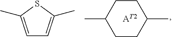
[AT2].C1(C)CCC(C)CC1.C1=C(C)SC(C)=C1
